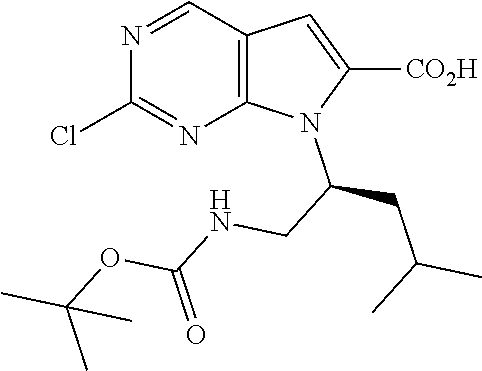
N1=CC2=C(N=C1Cl)N(C(CC(C)C)CNC(=O)OC(C)(C)C)C([CO2H])=C2
